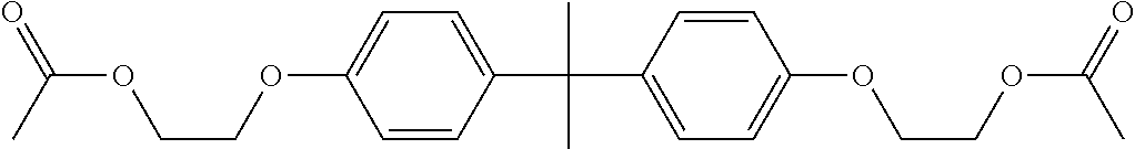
C1=CC(C(C)(C)C2=CC=C(OCCOC(C)=O)C=C2)=CC=C1OCCOC(C)=O
